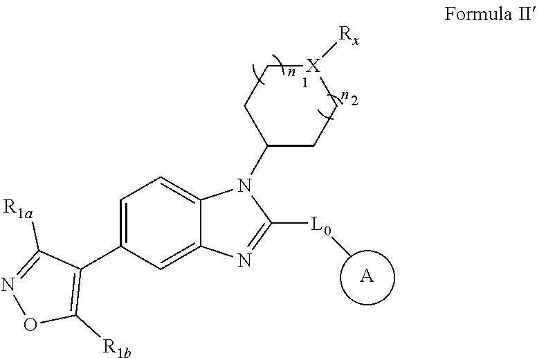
[A].C1=C(C2=C([R1b])ON=C2[R1a])C=C2C(=C1)N(C1CC[X]([Rx])CC1)C([L0]C)=N2
